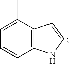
C1=CC2=C(C(C)=C1)C=CN2
